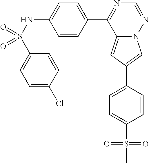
C12=CC(C3=CC=C(S(C)(=O)=O)C=C3)=CN1N=CN=C2C1=CC=C(NS(=O)(C2=CC=C(Cl)C=C2)=O)C=C1
